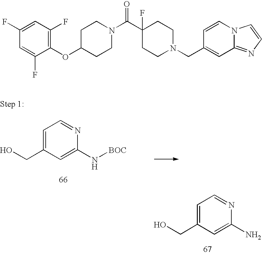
C1=C(CO)C=C(N[BOC])N=C1.C1=C(CO)C=C(N)N=C1.C1(OC2=C(F)C=C(F)C=C2F)CCN(C(C2(F)CCN(CC3=CC4=NC=CN4C=C3)CC2)=O)CC1
